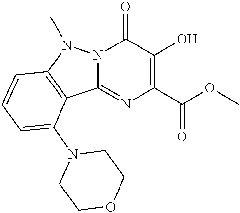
N12C(=NC(C(OC)=O)=C(O)C1=O)C1=C(N2C)C=CC=C1N1CCOCC1
